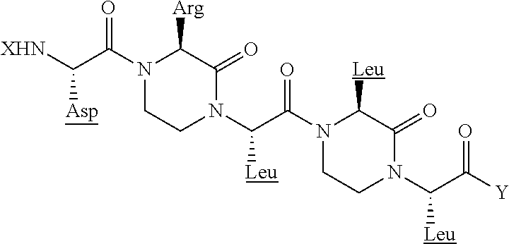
N1(C(=O)C([Asp])[XHN])CCN(C([Leu])C(=O)N2CCN(C([Leu])C(=O)[Y])C(=O)C2[Leu])C(=O)C1[Arg]
